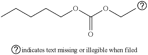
CCCCCOC(OCC)=O
